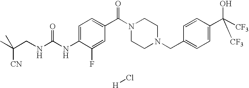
C(NC(=O)NC1=CC=C(C(=O)N2CCN(CC3=CC=C(C(O)([CF3])[CF3])C=C3)CC2)C=C1F)C(C)([CN])C.[H]Cl
